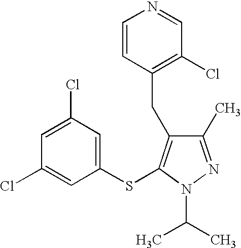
C1(Cl)=CC(Cl)=CC(SC2=C(CC3=C(Cl)C=NC=C3)C(C)=NN2C(C)C)=C1
